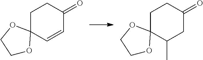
C1CC(=O)C=CC12OCCO2.C1CC(=O)CC(C)C12OCCO2
